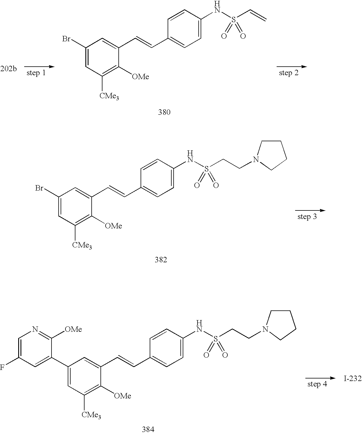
C1(Br)=CC([CMe3])=C([OMe])C(C=CC2=CC=C(NS(C=C)(=O)=O)C=C2)=C1.C1(Br)=CC([CMe3])=C([OMe])C(C=CC2=CC=C(NS(CCN3CCCC3)(=O)=O)C=C2)=C1.C1(C2=CC(F)=CN=C2[OMe])=CC([CMe3])=C([OMe])C(C=CC2=CC=C(NS(CCN3CCCC3)(=O)=O)C=C2)=C1
